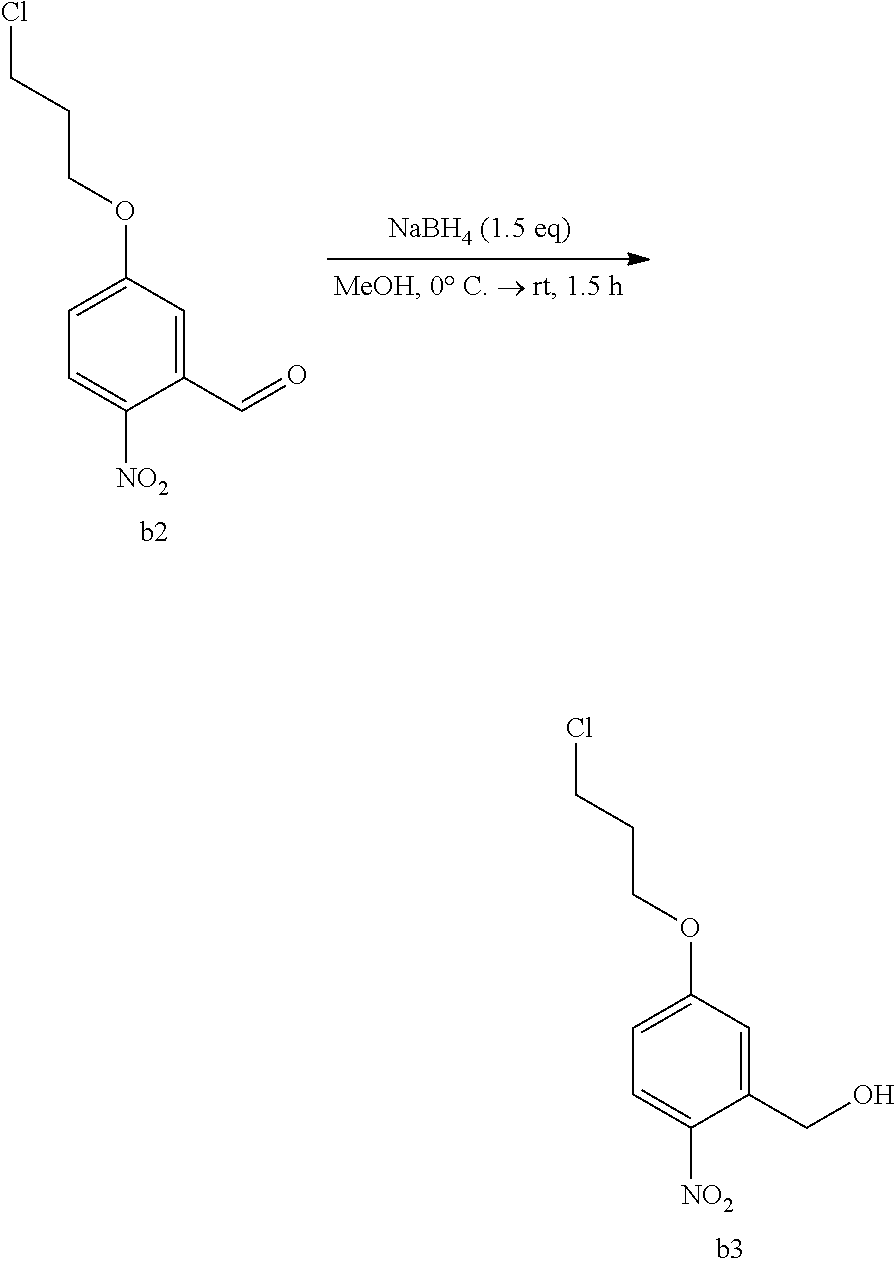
C1=C(OCCCCl)C=C(C=O)C([NO2])=C1.C1=C(OCCCCl)C=C(CO)C([NO2])=C1
